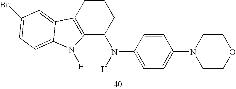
C12=C(CCCC1N(C1=CC=C(N3CCOCC3)C=C1)[H])C1=CC(Br)=CC=C1N2[H]
